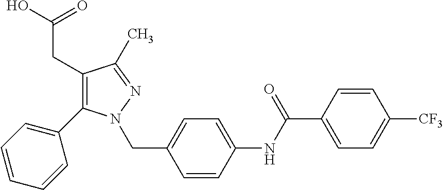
C1(CC(=O)O)=C(C2=CC=CC=C2)N(CC2=CC=C(NC(C3=CC=C([CF3])C=C3)=O)C=C2)N=C1C
